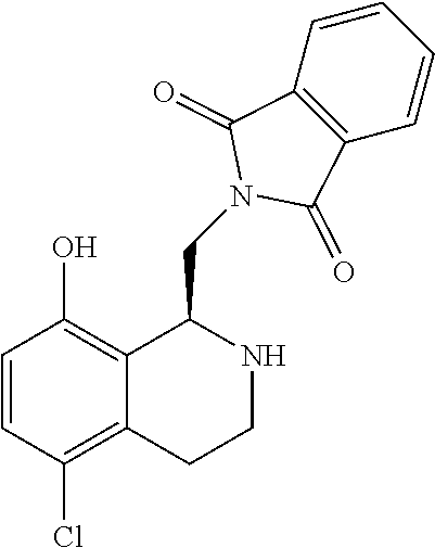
C1=CC(Cl)=C2C(=C1O)C(CN1C(=O)C3=C(C1=O)C=CC=C3)NCC2
